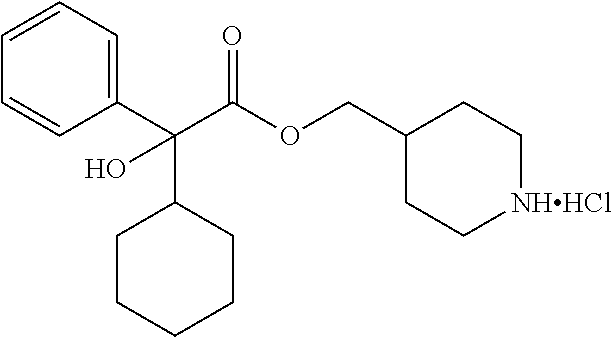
C(OCC1CC[NHHCl]CC1)(C(C1=CC=CC=C1)(C1CCCCC1)O)=O
